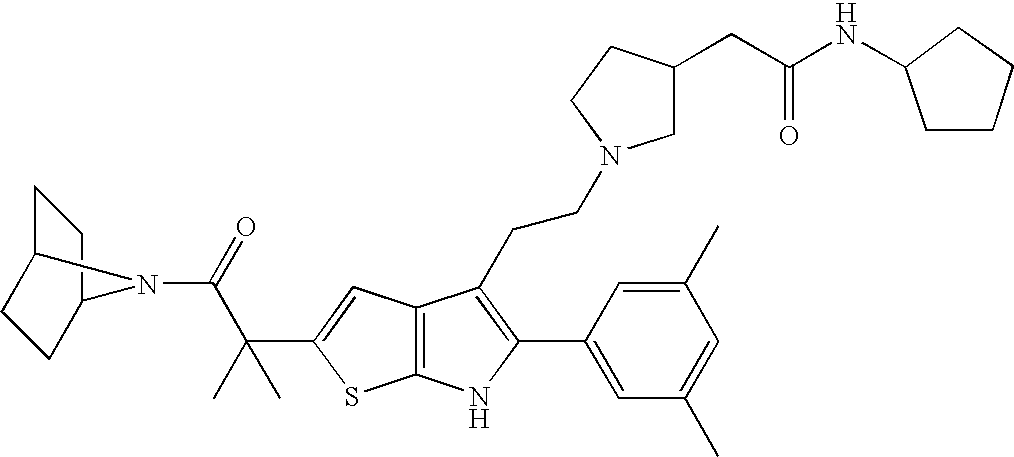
C1C2CCC(C1)N2C(=O)C(C1=CC2=C(S1)NC(C1=CC(C)=CC(C)=C1)=C2CCN1CC(CC(NC2CCCC2)=O)CC1)(C)C
